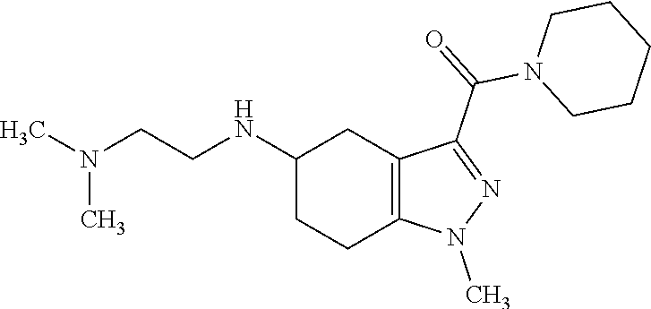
C1(NCCN(C)C)CCC2=C(C1)C(C(N1CCCCC1)=O)=NN2C
